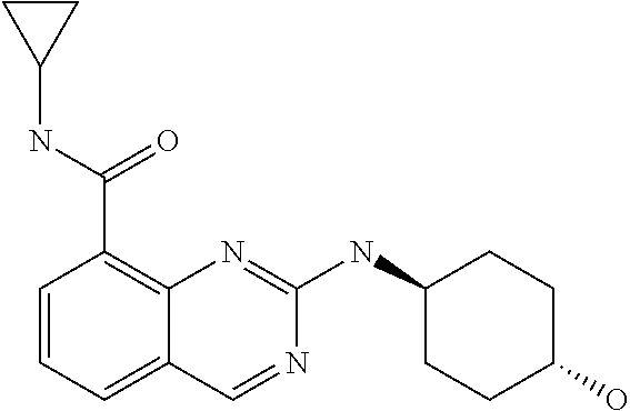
C1=CC=C2C(=C1C(NC1CC1)=O)N=C(NC1CCC(O)CC1)N=C2
